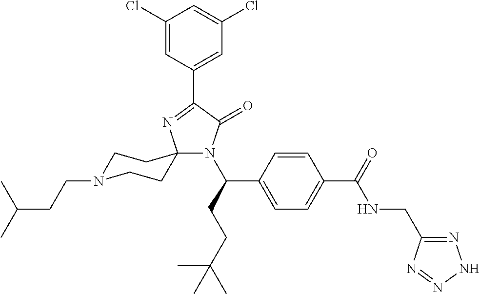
C1(Cl)=CC(C2=NC3(N(C(CCC(C)(C)C)C4=CC=C(C(=O)NCC5=NNN=N5)C=C4)C2=O)CCN(CCC(C)C)CC3)=CC(Cl)=C1
